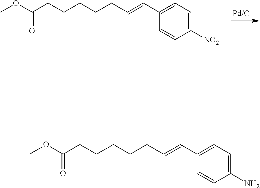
COC(CCCCCC=CC1=CC=C([NO2])C=C1)=O.COC(CCCCCC=CC1=CC=C(N)C=C1)=O
